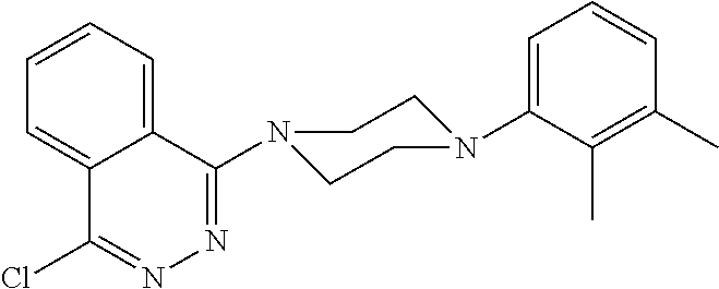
C1(C)=C(C)C(N2CCN(C3=NN=C(Cl)C4=CC=CC=C34)CC2)=CC=C1
